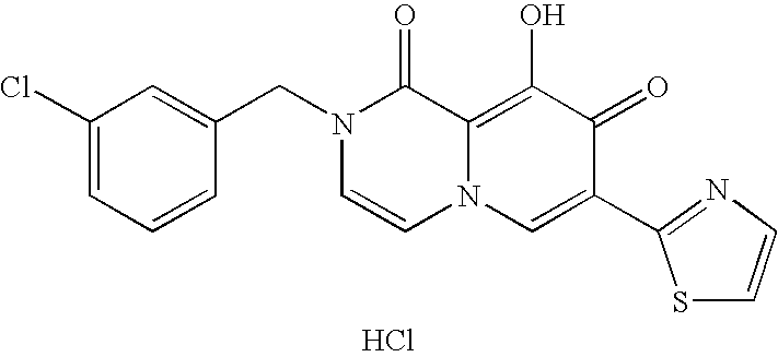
Cl.C1(Cl)=CC=CC(CN2C=CN3C(=C(O)C(=O)C(C4=NC=CS4)=C3)C2=O)=C1
